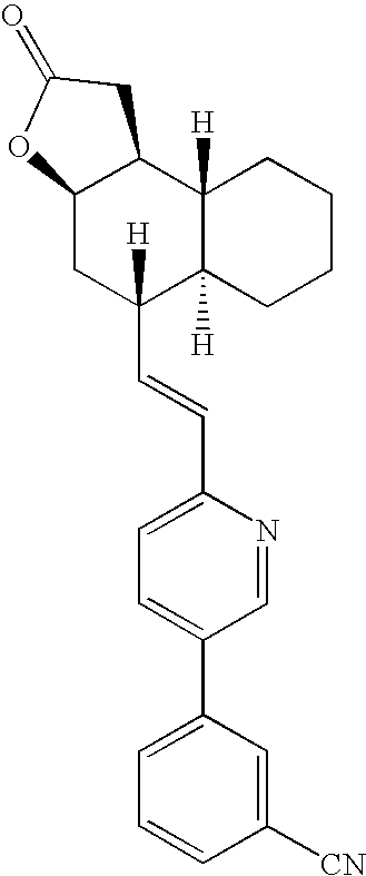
C12CC([H])(C=CC3=CC=C(C4=CC=CC([CN])=C4)C=N3)C3([H])C([H])(C1CC(=O)O2)CCCC3
